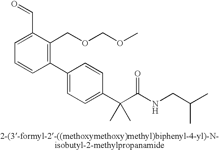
C1(C2=CC=C(C(C(NCC(C)C)=O)(C)C)C=C2)=C(COCOC)C(C=O)=CC=C1
